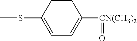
CSC1=CC=C([CN(CH3)2]=O)C=C1
